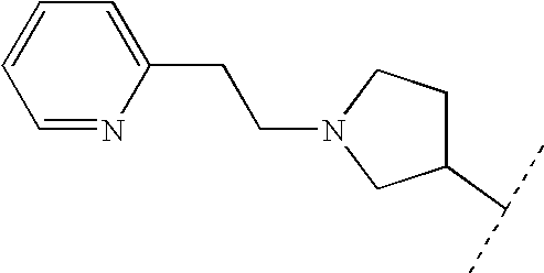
C1=NC(CCN2CCC(C(C)C)C2)=CC=C1
